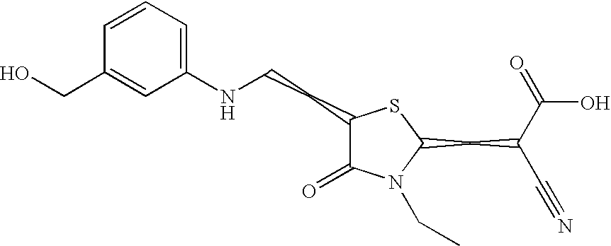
C1(NCCC2C(=O)N(CC)C(CC(C#N)C(=O)O)S2)=CC=CC(CO)=C1
